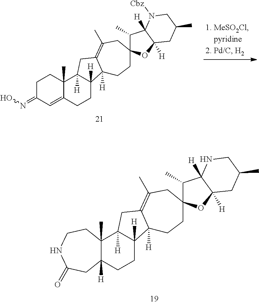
C1C(=NO)C=C2C(C)(C1)C1([H])C([H])(CC2)C2([H])C(=C(C)CC3(CC2)C(C)C2([H])C([H])(O3)CC(C)CN2[Cbz])C1.C12([H])C(C)(C3([H])C([H])(CC1)C1([H])C(=C(C)CC4(CC1)C(C)C1([H])C([H])(O4)CC(C)CN1)C3)CCNC(=O)C2
